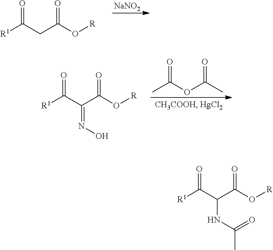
[NaNO2].[R1]C(CC(O[R])=O)=O.CC(OC(C)=O)=O.[R1]C(C(C(O[R])=O)=NO)=O.[R1]C(C(C(O[R])=O)NC(C)=O)=O
